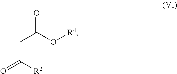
C(C(O[R4])=O)C([R2])=O
